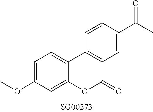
O(C1=CC=C2C(=C1)OC(=O)C1=C2C=CC(C(C)=O)=C1)C
